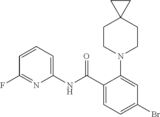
C1(F)=NC(NC(C2=CC=C(Br)C=C2N2CCC3(CC2)CC3)=O)=CC=C1
